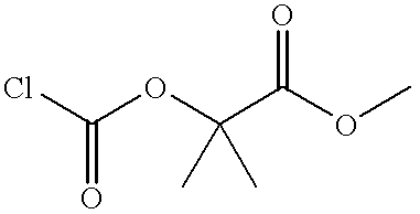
ClC(OC(C(OC)=O)(C)C)=O
